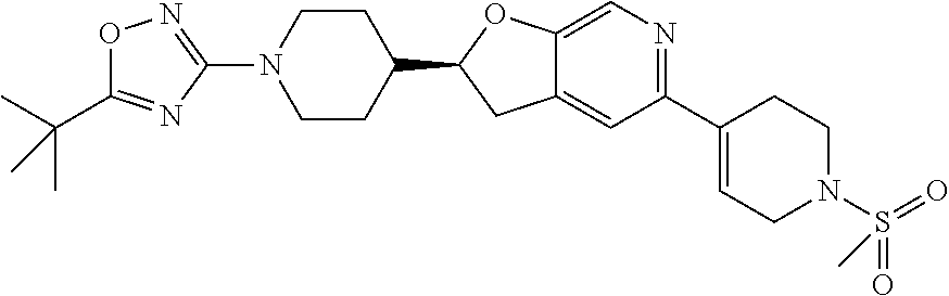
C1N(C2=NOC(C(C)(C)C)=N2)CCC(C2CC3=CC(C4=CCN(S(=O)(=O)C)CC4)=NC=C3O2)C1
